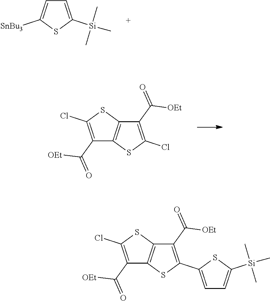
C1=C([Si](C)(C)C)SC([SnBu3])=C1.C1(C(=O)[OEt])=C(Cl)SC2=C1SC(Cl)=C2C(=O)[OEt].C1(C(=O)[OEt])=C(Cl)SC2=C1SC(C1=CC=C([Si](C)(C)C)S1)=C2C(=O)[OEt]
